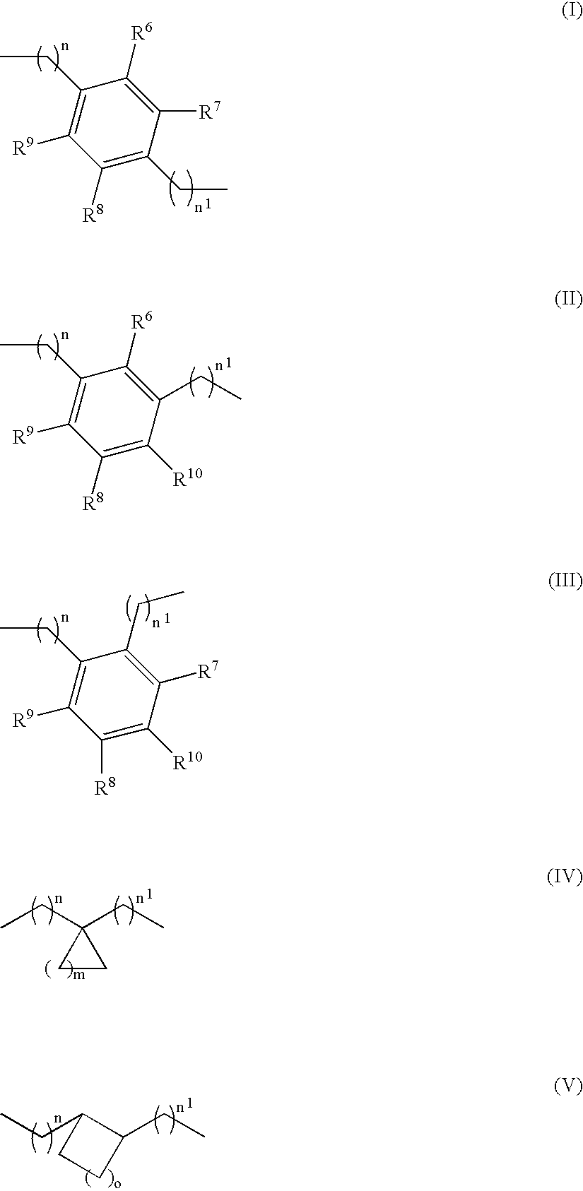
C1(CC)=C([R9])C([R8])=C(CC)C([R7])=C1[R6].C1(CC)=C([R9])C([R8])=C([R10])C(CC)=C1[R6].C1(CC)=C([R9])C([R8])=C([R10])C([R7])=C1CC.C1(CC)C(CC)CC1.C1CC1(CC)CC
